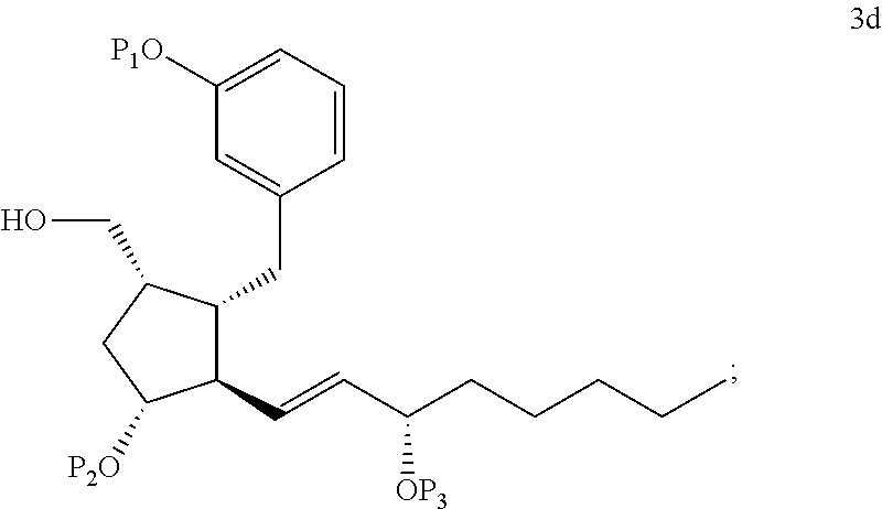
C1(C=CC(CCCCC)[OP3])C(CC2=CC([P1O])=CC=C2)C(CO)CC1[P2O]
